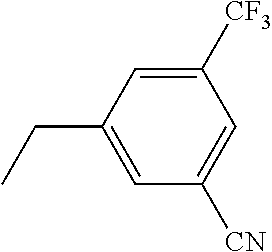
C1([CF3])=CC(CC)=CC([CN])=C1
